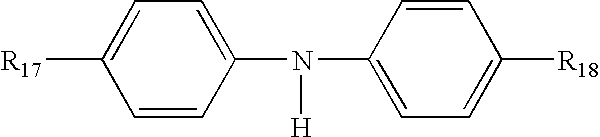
C1=CC(N([H])C2=CC=C([R18])C=C2)=CC=C1[R17]
